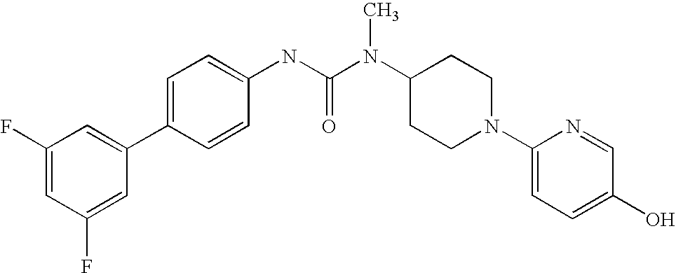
C1(F)=CC(F)=CC(C2=CC=C(NC(N(C3CCN(C4=CC=C(O)C=N4)CC3)C)=O)C=C2)=C1
